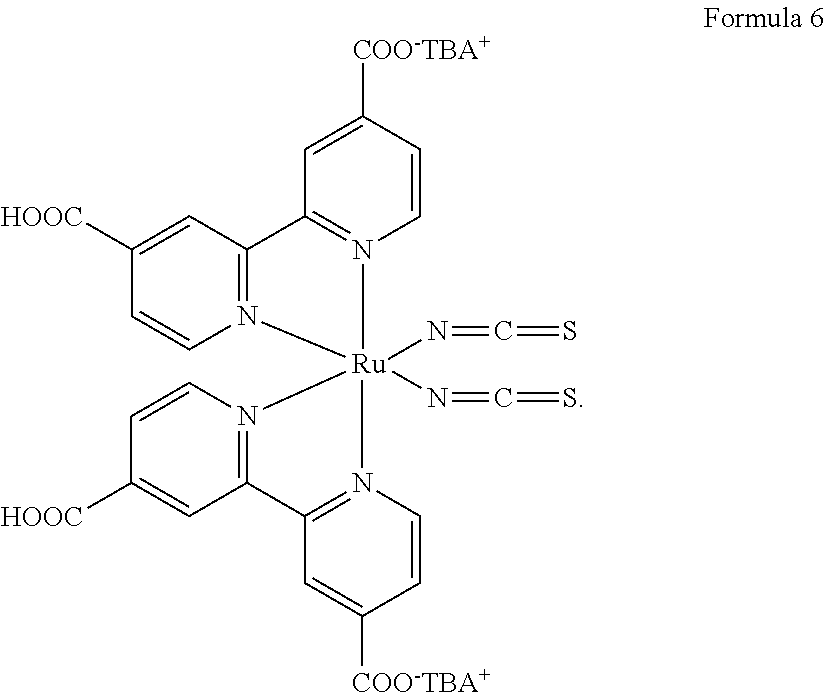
N12=C(C=C([HOOC])C=C1)C1=N(C=CC([COO-TBA+])=C1)[Ru]21(N=C=S)(N=C=S)N2=C(C=C([COO-TBA+])C=C2)C2=N1C=CC([HOOC])=C2
